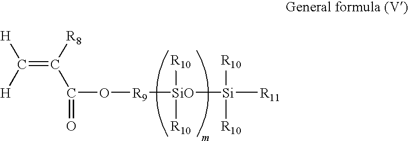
C(=C([R8])C(O[R9][SiO]([Si]([R11])([R10])[R10])([R10])[R10])=O)([H])[H]
